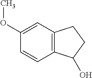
C1=CC2=C(C=C1OC)CCC2O
